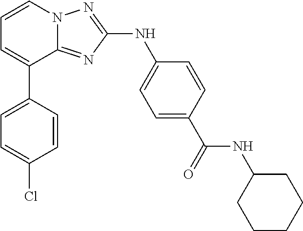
C1=CN2C(=NC(NC3=CC=C(C(=O)NC4CCCCC4)C=C3)=N2)C(C2=CC=C(Cl)C=C2)=C1
